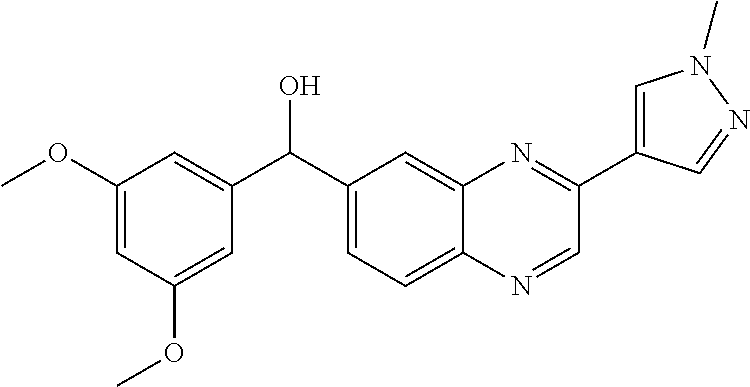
C1=C(C(C2=CC(OC)=CC(OC)=C2)O)C=C2C(=C1)N=CC(C1=CN(C)N=C1)=N2
